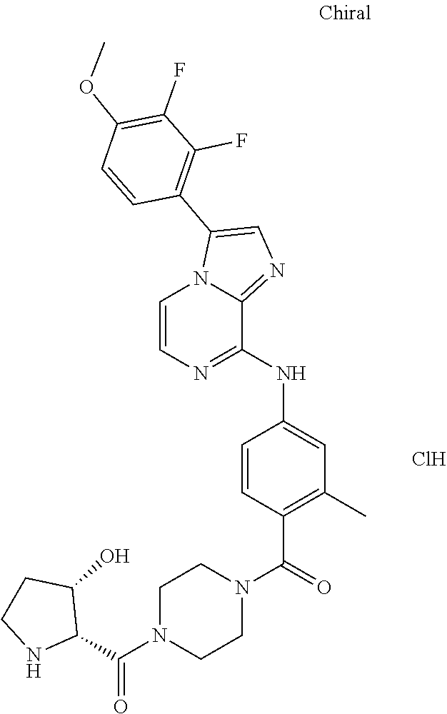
C1(C(=O)N2CCN(C(C3=C(C)C=C(NC4=NC=CN5C4=NC=C5C4=C(F)C(F)=C(OC)C=C4)C=C3)=O)CC2)NCCC1O.Cl
